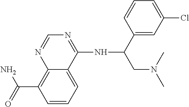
C12=C(C(=O)N)C=CC=C1C(NC(CN(C)C)C1=CC(Cl)=CC=C1)=NC=N2
